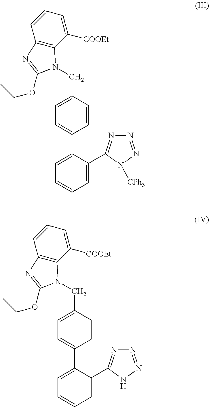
C1=C(C2=NN=NN2[CPh3])C(C2=CC=C(CN3C4=C(C=CC=C4[COOEt])N=C3OCC)C=C2)=CC=C1.C1=C(C2=NN=NN2)C(C2=CC=C(CN3C4=C(C=CC=C4[COOEt])N=C3OCC)C=C2)=CC=C1
